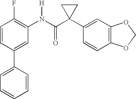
C1(N(C(C2(C3=CC4=C(C=C3)OCO4)CC2)=O)[H])=C(F)C=CC(C2=CC=CC=C2)=C1
